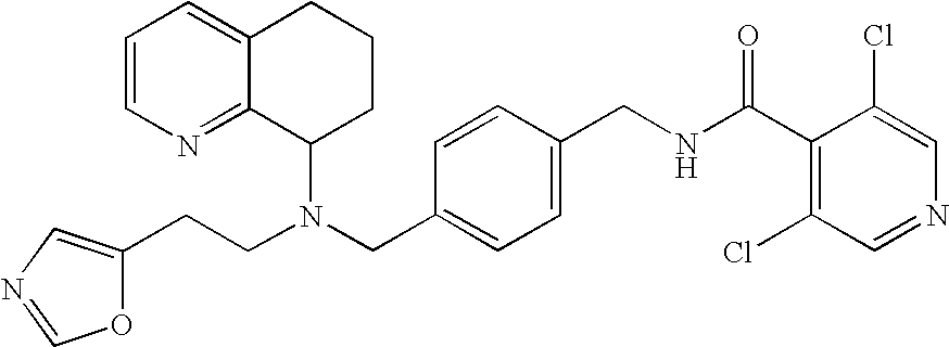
N(CC1=CC=C(CNC(C2=C(Cl)C=NC=C2Cl)=O)C=C1)(C1CCCC2=CC=CN=C12)CCC1=CN=CO1
